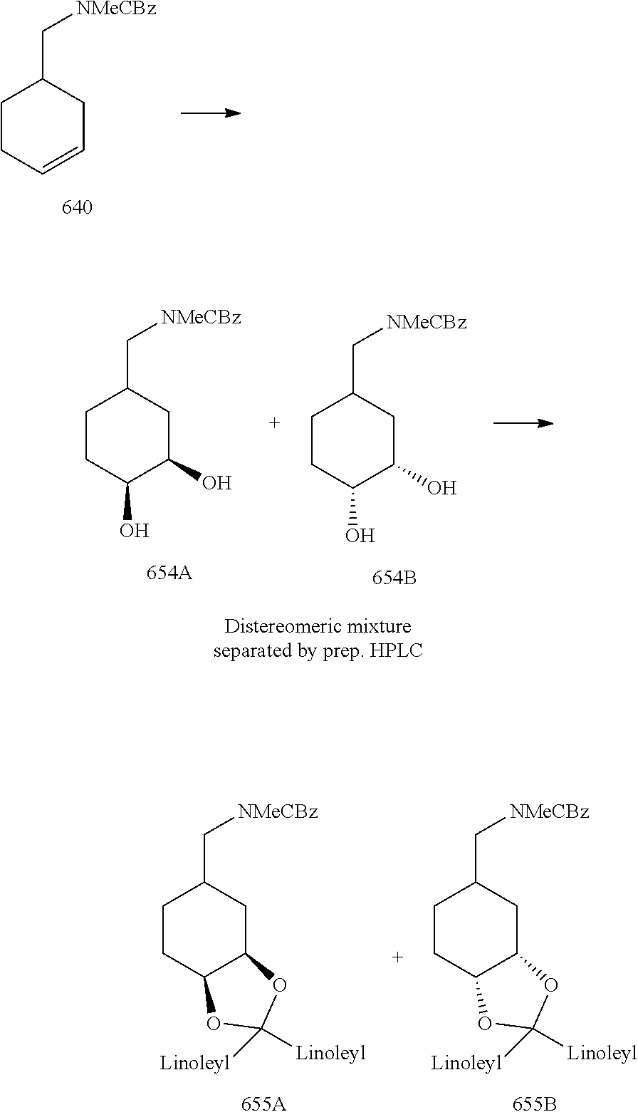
C1CC=CCC1C[NMeCBz].C1CC(O)C(O)CC1C[NMeCBz].C1CC(O)C(O)CC1C[NMeCBz].C1CC2C(CC1C[NMeCBz])OC([Linoleyl])([Linoleyl])O2.C1CC2C(CC1C[NMeCBz])OC([Linoleyl])([Linoleyl])O2
